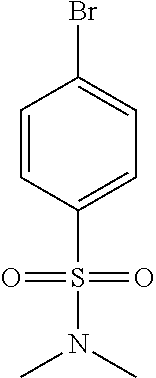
C1=CC(S(N(C)C)(=O)=O)=CC=C1Br
